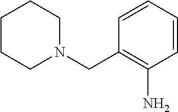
C1=CC=CC(CN2CCCCC2)=C1N
